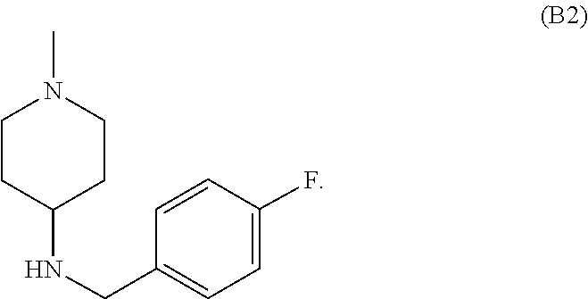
N1(C)CCC(NCC2=CC=C(F)C=C2)CC1
